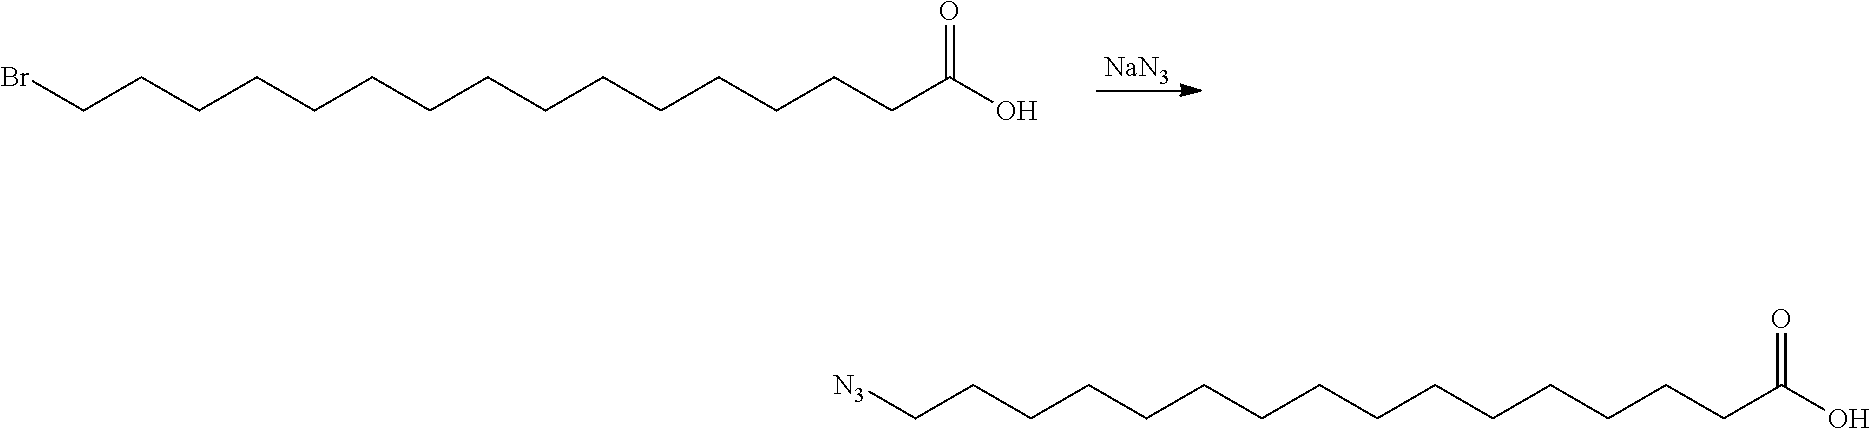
BrCCCCCCCCCCCCCCCC(O)=O.[NaN3].[N3]CCCCCCCCCCCCCCCC(O)=O
